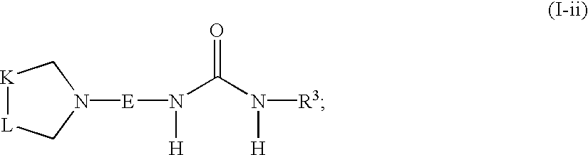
N1([E]N(C(N([R3])[H])=O)[H])C[K][L]C1
